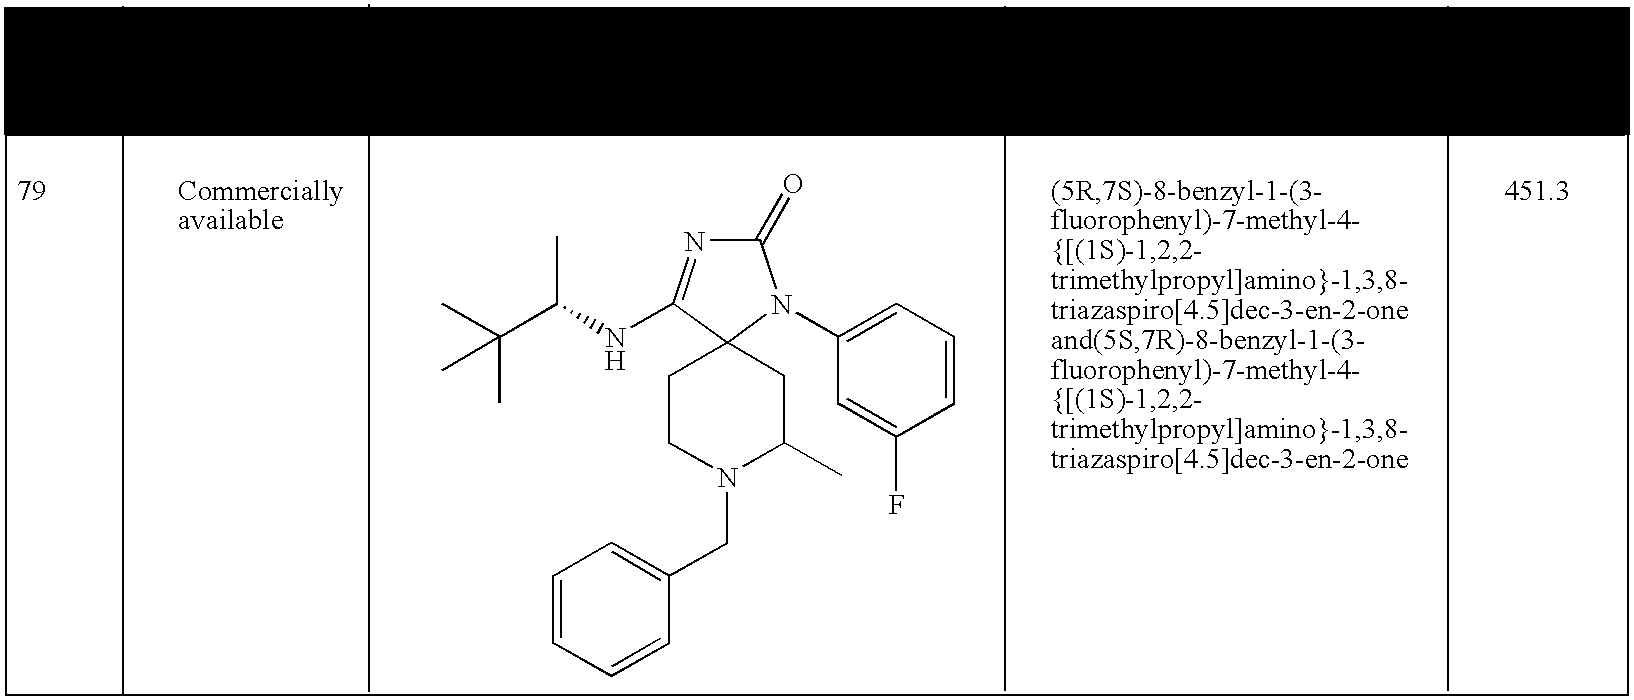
C1=CC=CC(CN2C(C)CC3(CC2)C(NC(C(C)(C)C)C)=NC(=O)N3C2=CC=CC(F)=C2)=C1
